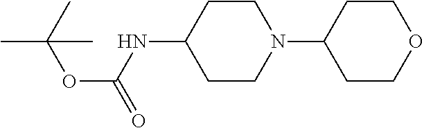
C1CN(C2CCOCC2)CCC1NC(OC(C)(C)C)=O
